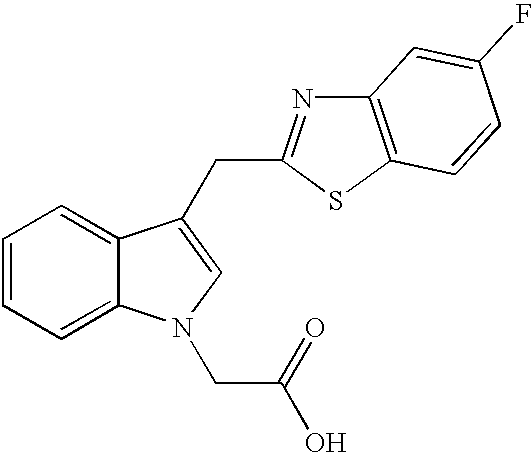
C1=CC=C2C(=C1)N(CC(O)=O)C=C2CC1=NC2=C(S1)C=CC(F)=C2
